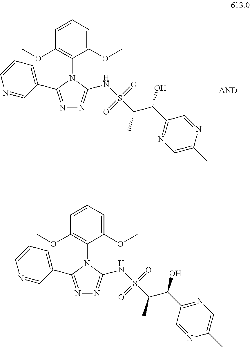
N1=C(C2=CC=CN=C2)N(C2=C(OC)C=CC=C2OC)C(NS(C(C(C2=NC=C(C)N=C2)O)C)(=O)=O)=N1.N1=C(C2=CC=CN=C2)N(C2=C(OC)C=CC=C2OC)C(NS(C(C(C2=NC=C(C)N=C2)O)C)(=O)=O)=N1
